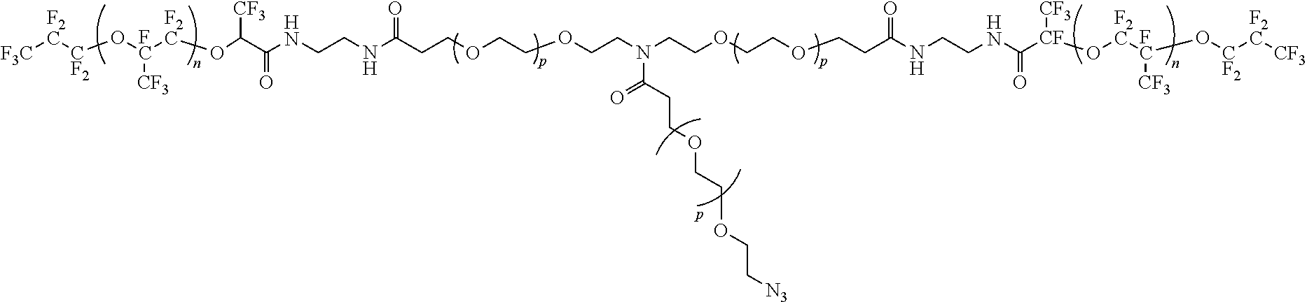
[F3C][F2C][CF2]O[FC]([F2C]OC([CF3])C(NCCNC(CCOCCOCCN(CCOCCOCCC(NCCNC([CF](O[F2C][FC](O[CF2][F2C][CF3])[CF3])[CF3])=O)=O)C(CCOCCOCC[N3])=O)=O)=O)[CF3]
